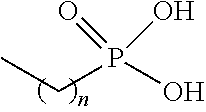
P(O)(CC)(O)=O
